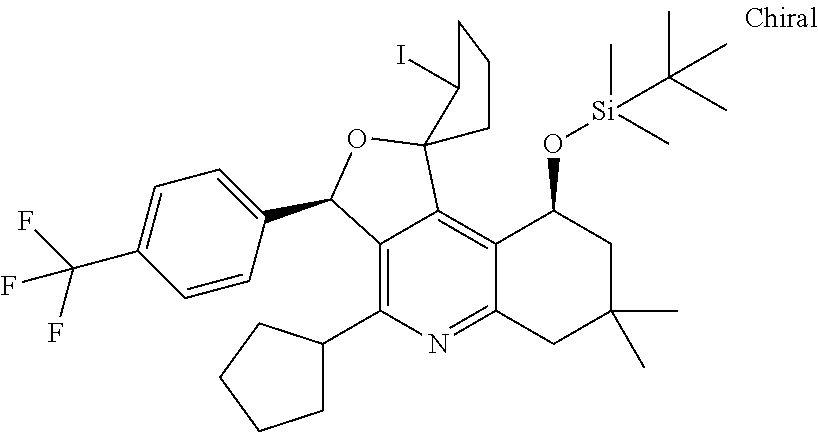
C1=CC(C2C3=C(C4CCCC4)N=C4C(=C3C3(O2)CCCC3I)C(O[Si](C)(C)C(C)(C)C)CC(C)(C)C4)=CC=C1C(F)(F)F
